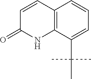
C1=CC2=C(NC1=O)C(C(C)(C)C)=CC=C2
